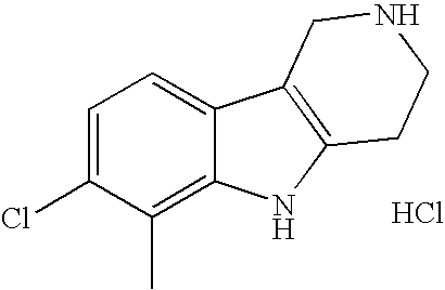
C1=C(Cl)C(C)=C2C(=C1)C1=C(N2)CCNC1.Cl
